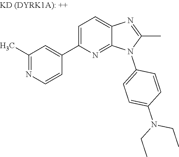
C1(C)=NC=CC(C2=CC=C3C(=N2)N(C2=CC=C(N(CC)CC)C=C2)C(C)=N3)=C1
